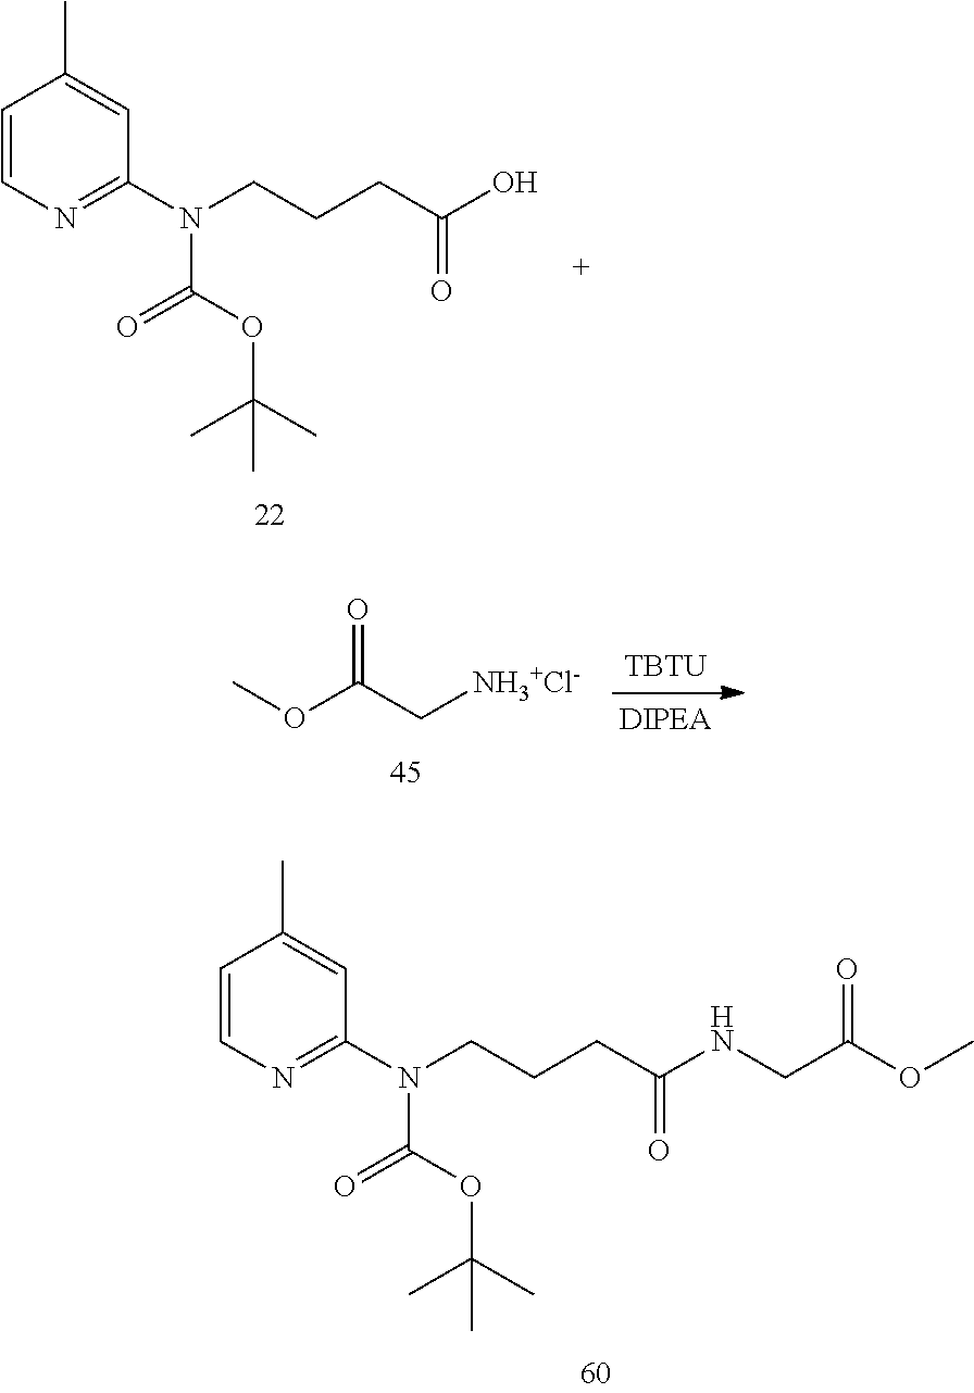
CC1=CC(N(CCCC(NCC(OC)=O)=O)C(OC(C)(C)C)=O)=NC=C1.CC1=CC(N(CCCC(O)=O)C(OC(C)(C)C)=O)=NC=C1.O=C(C[NH3+Cl-])OC.[TBTU]
